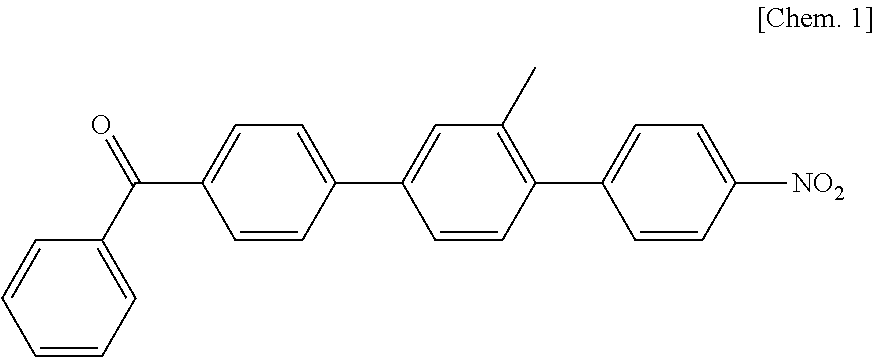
C1=CC([NO2])=CC=C1C1=C(C)C=C(C2=CC=C(C(=O)C3=CC=CC=C3)C=C2)C=C1
